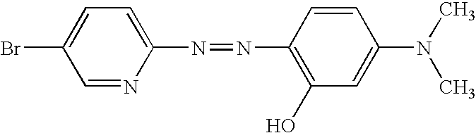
C1=NC(N=NC2=C(O)C=C(N(C)C)C=C2)=CC=C1Br
